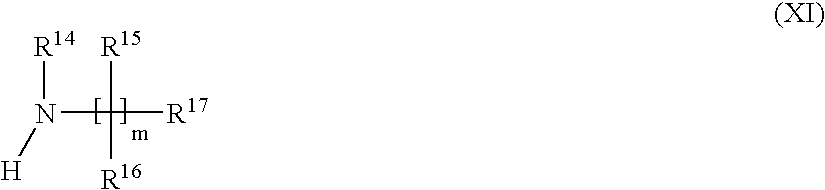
[R14]N([H])C([R15])([R16])[R17]
